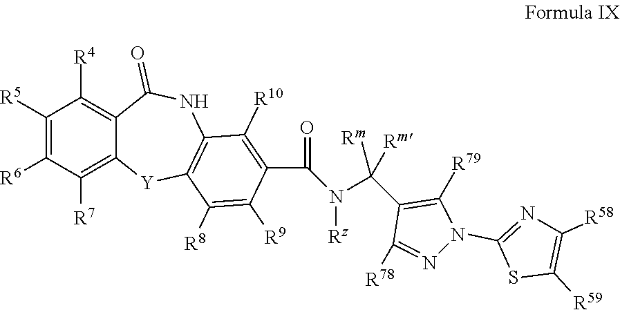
C12=C([R4])C([R5])=C([R6])C([R7])=C1[Y]C1=C(NC2=O)C([R10])=C(C(=O)N([Rz])C(C2=C([R79])N(C3=NC([R58])=C([R59])S3)N=C2[R78])([Rm])[Rm])C([R9])=C1[R8]
